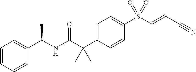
C(NC(C(C1=CC=C(S(C=CC#N)(=O)=O)C=C1)(C)C)=O)(C1=CC=CC=C1)C
